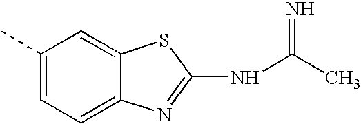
C1(C)=CC=C2C(=C1)SC(NC(C)=N)=N2
